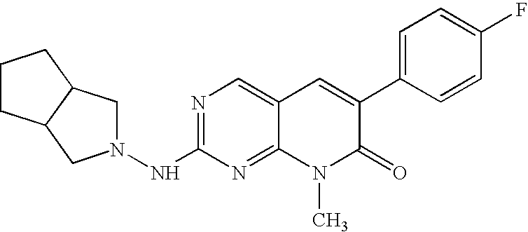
N1=C(NN2CC3C(C2)CCC3)N=C2C(=C1)C=C(C1=CC=C(F)C=C1)C(=O)N2C
